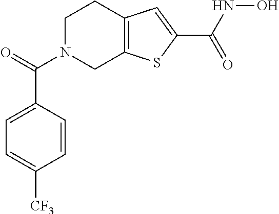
C1N(C(=O)C2=CC=C([CF3])C=C2)CC2=C(C1)C=C(C(NO)=O)S2
